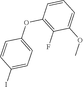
IC1=CC=C(OC2=C(F)C(OC)=CC=C2)C=C1
